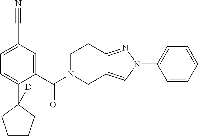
C12=NN(C3=CC=CC=C3)C=C1CN(C(=O)C1=CC(C#N)=CC=C1C1([D])CCCC1)CC2
